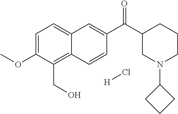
C1=C(OC)C(CO)=C2C(=C1)C=C(C(C1CN(C3CCC3)CCC1)=O)C=C2.[H]Cl
